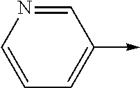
C1=CN=CC(->C)=C1
